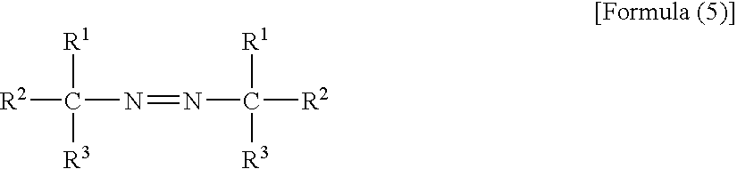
[R2]C(N=NC([R2])([R1])[R3])([R1])[R3]
